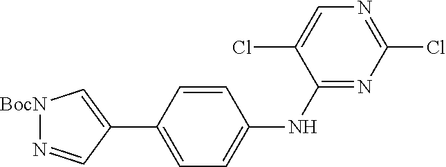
C1(C2=C[BocN]N=C2)=CC=C(NC2=NC(Cl)=NC=C2Cl)C=C1
